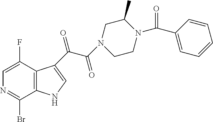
C12=C(C(F)=CN=C1Br)C(C(=O)C(=O)N1CC(C)N(C(C3=CC=CC=C3)=O)CC1)=CN2
